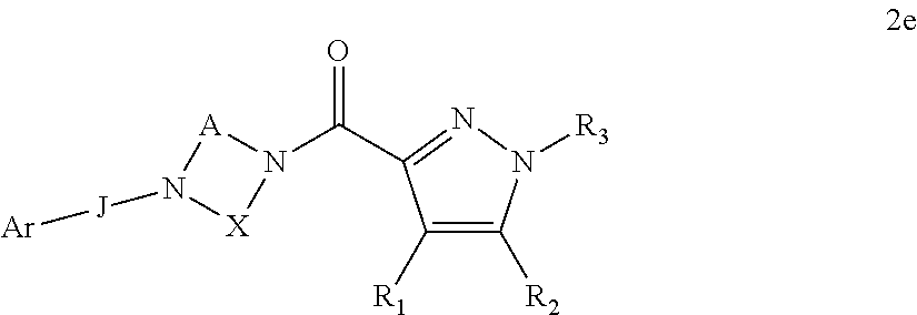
C(N1[A]N([J][Ar])[X]1)(=O)C1=NN([R3])C([R2])=C1[R1]
